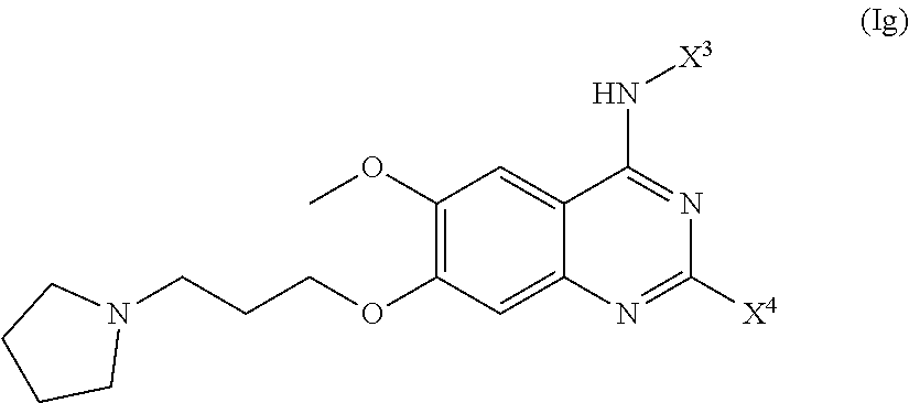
N1=C(N[X3])C2=CC(OC)=C(OCCCN3CCCC3)C=C2N=C1[X4]
